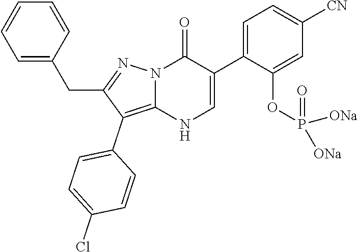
O=C1N2C(=C(C3=CC=C(Cl)C=C3)C(CC3=CC=CC=C3)=N2)NC=C1C1=CC=C([CN])C=C1OP(=O)([ONa])[ONa]
